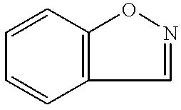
C1=CC2=C(C=C1)C=NO2
